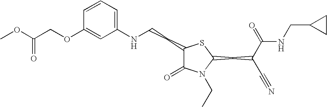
C1=CC=C(NCCC2C(=O)N(CC)C(CC(C#N)C(=O)NCC3CC3)S2)C=C1OCC(OC)=O
